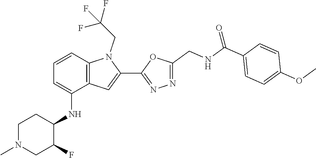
C12=C(C=C(C3=NN=C(CNC(C4=CC=C(OC)C=C4)=O)O3)N1CC(F)(F)F)C(NC1C(F)CN(C)CC1)=CC=C2
